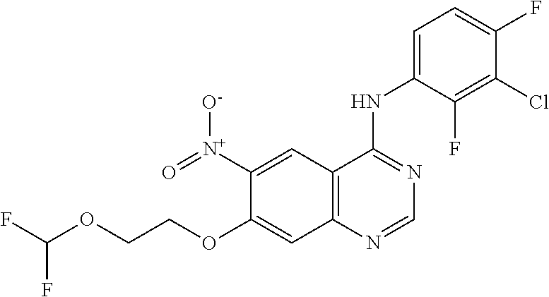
C12=C(N=CN=C1NC1=CC=C(F)C(Cl)=C1F)C=C(OCCOC(F)F)C([N+](=O)[O-])=C2
